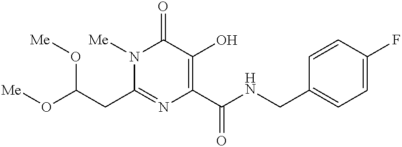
C1(CC(O[Me])O[Me])=NC(C(NCC2=CC=C(F)C=C2)=O)=C(O)C(=O)N1[Me]
